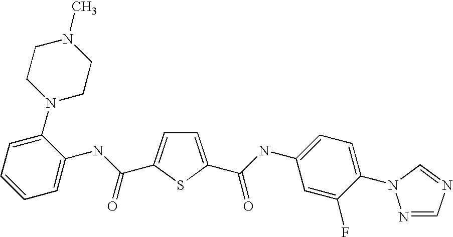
C1=C(C(=O)NC2=CC=C(N3N=CN=C3)C(F)=C2)SC(C(NC2=CC=CC=C2N2CCN(C)CC2)=O)=C1
